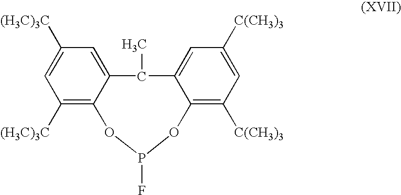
C1([(H3C)3C])=C2C(=CC([(H3C)3C])=C1)C(C)C1=CC([C(CH3)3])=CC([C(CH3)3])=C1OP(F)O2
